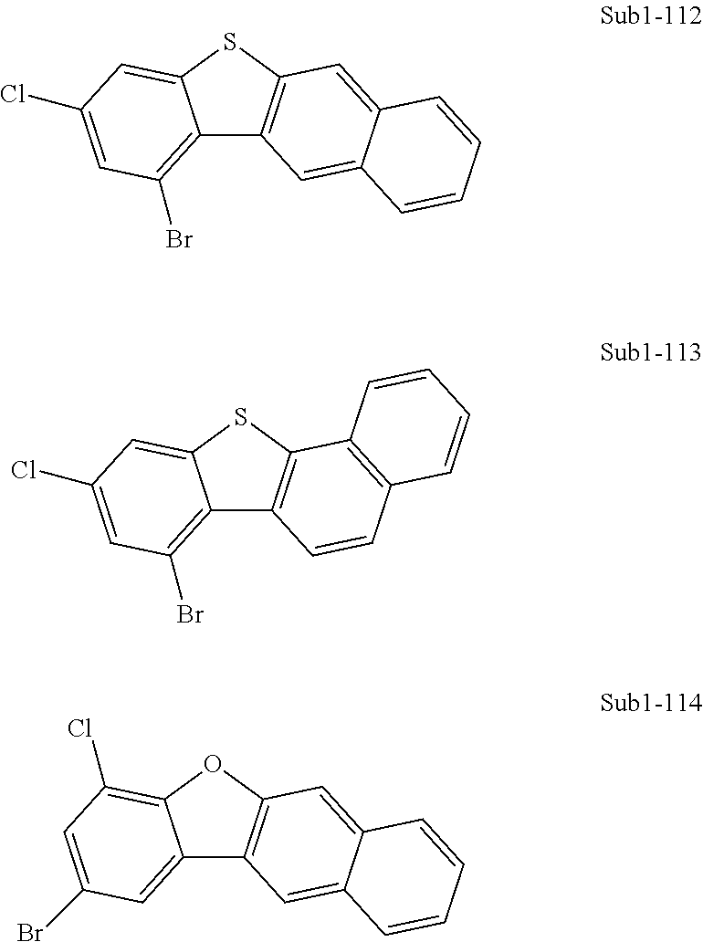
C12=C(Br)C=C(Cl)C=C1SC1=C2C=C2C(=C1)C=CC=C2.C12=C(Br)C=C(Cl)C=C1SC1=C2C=CC2=C1C=CC=C2.C12=CC(Br)=CC(Cl)=C1OC1=C2C=C2C(=C1)C=CC=C2
